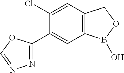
C12=C(C=C(Cl)C(C3=NN=CO3)=C1)COB2O
